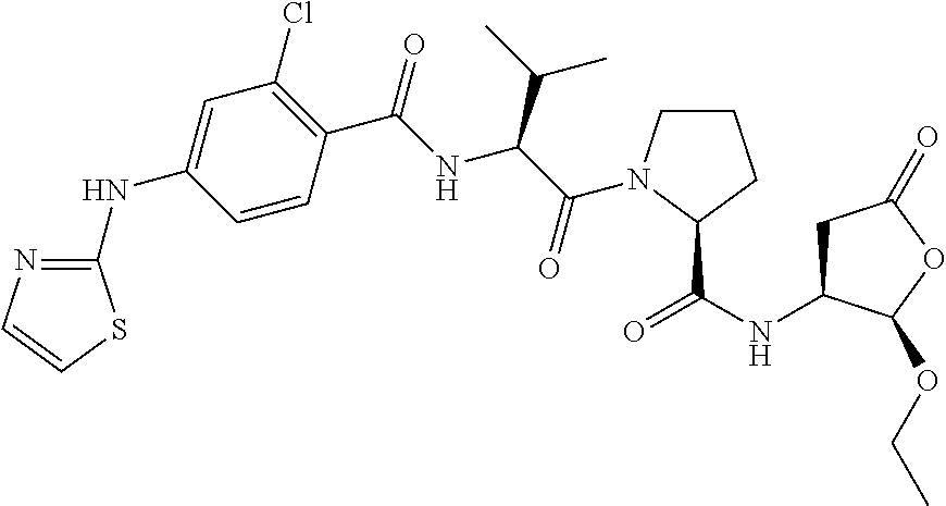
C1=C(NC2=NC=CS2)C=CC(C(=O)NC(C(C)C)C(=O)N2CCCC2C(NC2CC(=O)OC2OCC)=O)=C1Cl
